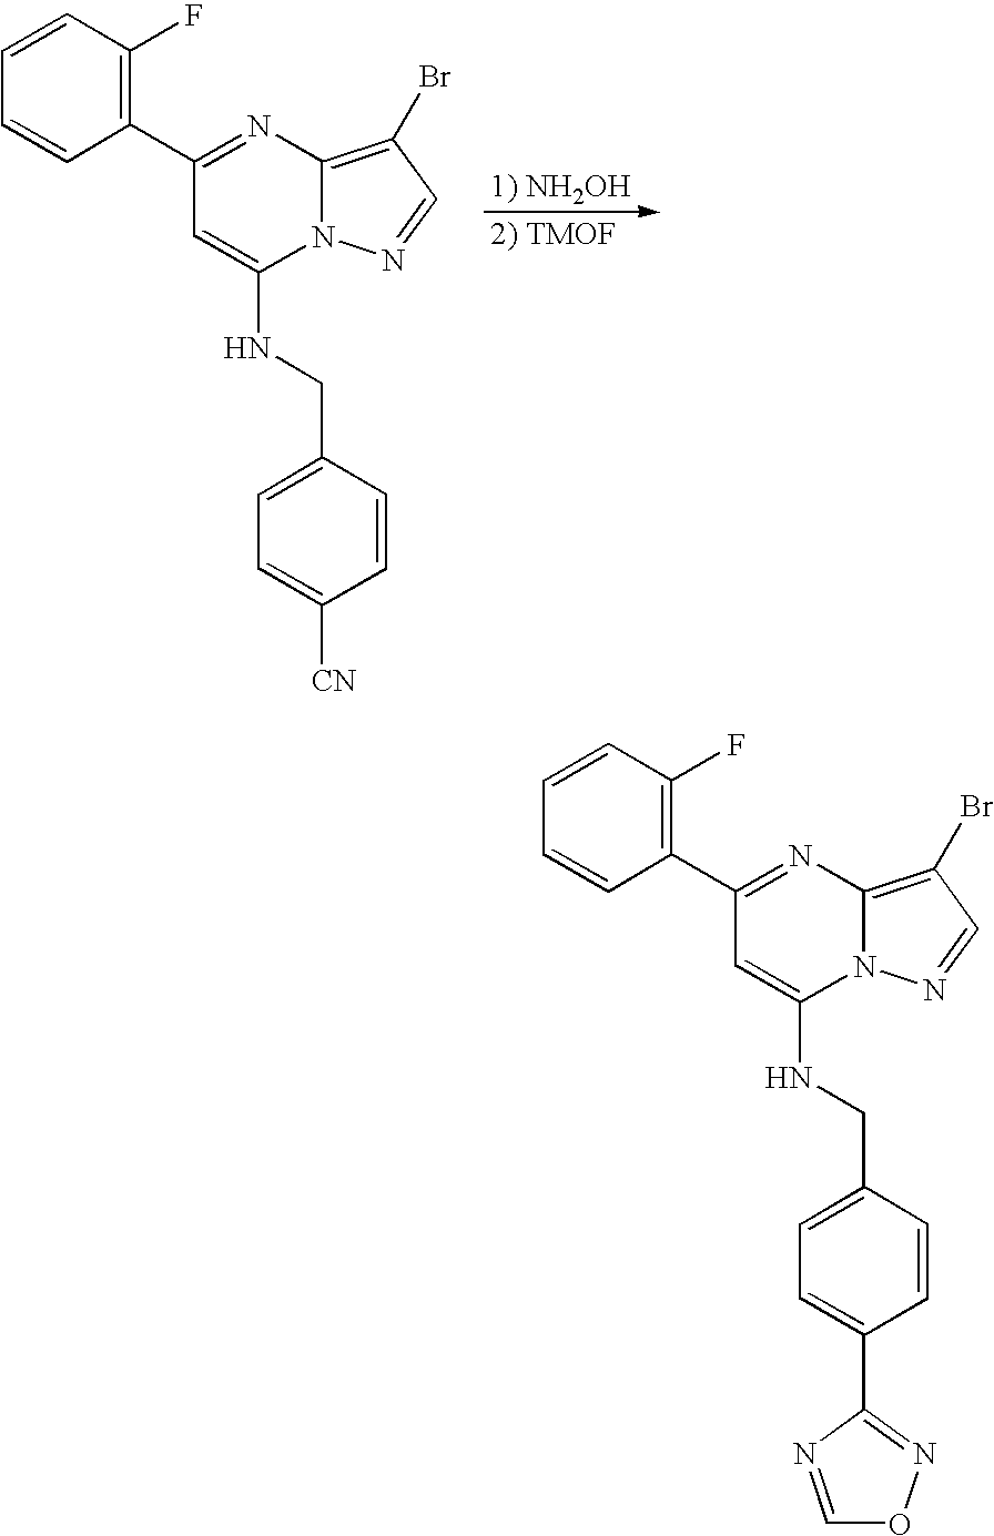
C1(C2=NC3=C(Br)C=NN3C(NCC3=CC=C([CN])C=C3)=C2)=C(F)C=CC=C1.C1(C2=NC3=C(Br)C=NN3C(NCC3=CC=C(C4=NOC=N4)C=C3)=C2)=C(F)C=CC=C1
